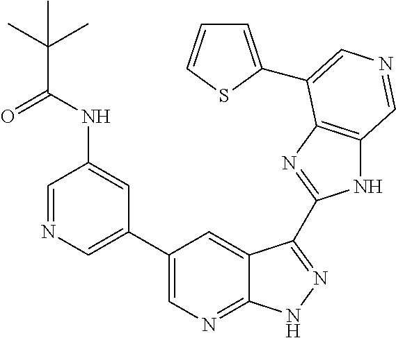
C1(C2=CN=CC(NC(C(C)(C)C)=O)=C2)=CN=C2C(=C1)C(C1=NC3=C(N1)C=NC=C3C1=CC=CS1)=NN2
